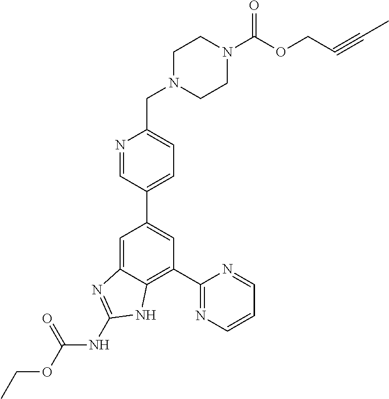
C1(C2=NC=CC=N2)=C2C(=CC(C3=CC=C(CN4CCN(C(OCC#CC)=O)CC4)N=C3)=C1)N=C(NC(OCC)=O)N2
